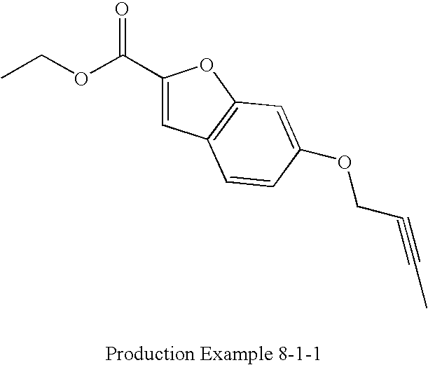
O(C(C1=CC2=C(O1)C=C(OCC#CC)C=C2)=O)CC
